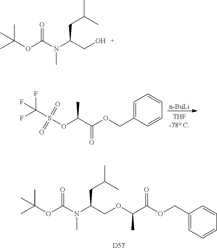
C1=C(COC(C(OS(C(F)(F)F)(=O)=O)C)=O)C=CC=C1.[n-BuLi].C1(COC(C(OCC(N(C(OC(C)(C)C)=O)C)CC(C)C)C)=O)=CC=CC=C1.[D57].CC(OC(N(C(CO)CC(C)C)C)=O)(C)C
